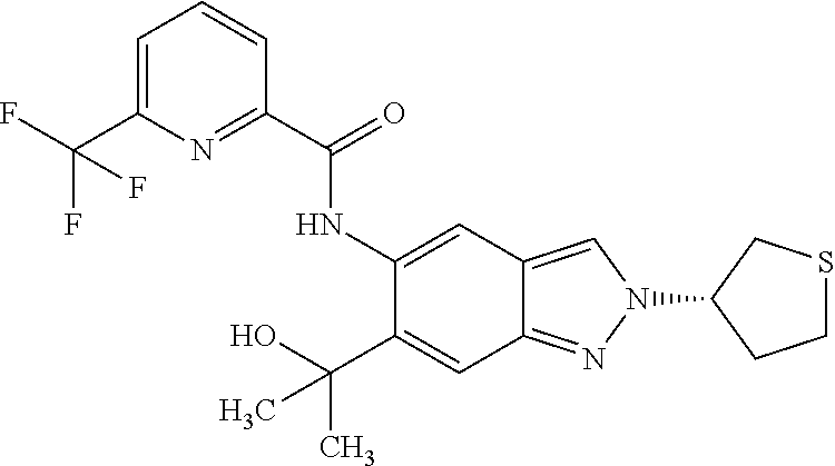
C1=C(C(F)(F)F)N=C(C(=O)NC2=CC3=CN(C4CCSC4)N=C3C=C2C(O)(C)C)C=C1
